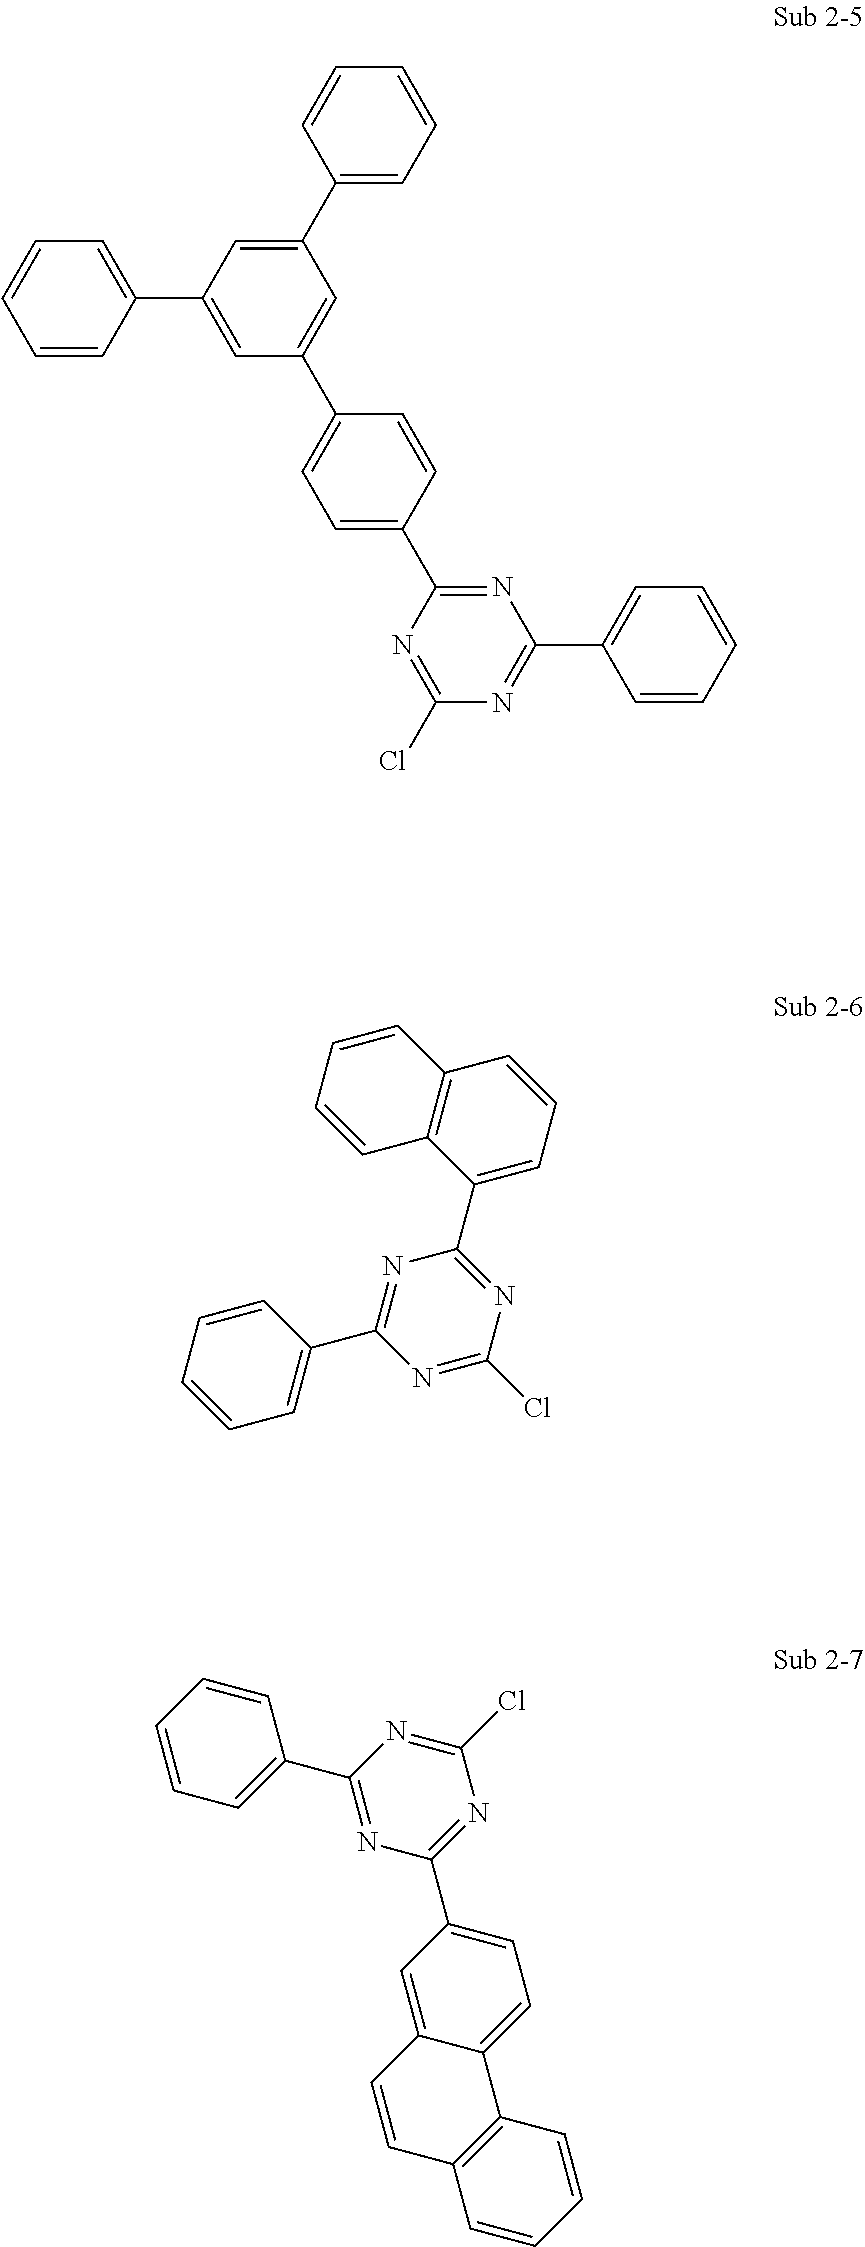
C1(C2=CC(C3=CC=CC=C3)=CC(C3=CC=C(C4=NC(C5=CC=CC=C5)=NC(Cl)=N4)C=C3)=C2)=CC=CC=C1.C12=C(C(C3=NC(Cl)=NC(C4=CC=CC=C4)=N3)=CC=C1)C=CC=C2.C1=CC=CC=C1C1=NC(C2=CC=C3C(=C2)C=CC2=C3C=CC=C2)=NC(Cl)=N1
